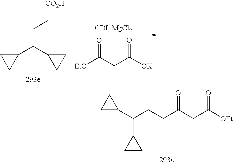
[EtO]C(CC([OK])=O)=O.C(C(C1CC1)C1CC1)C[CO2H].[OEt]C(CC(CCC(C1CC1)C1CC1)=O)=O
